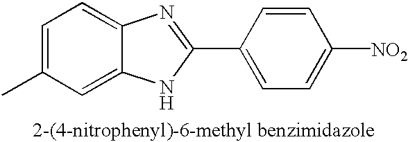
C1=C(C)C=C2C(=C1)N=C(C1=CC=C([NO2])C=C1)N2
